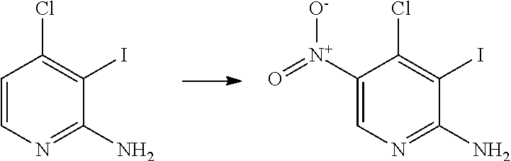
C1=CN=C(N)C(I)=C1Cl.C1([N+]([O-])=O)=CN=C(N)C(I)=C1Cl
